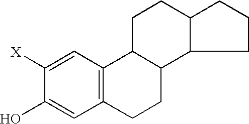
C12C(CCC3=C1C=C([X])C(O)=C3)C1C(CC2)CCC1
